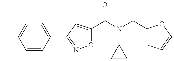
O1C(C(=O)N(C2CC2)C(C2=CC=CO2)C)=CC(C2=CC=C(C)C=C2)=N1
